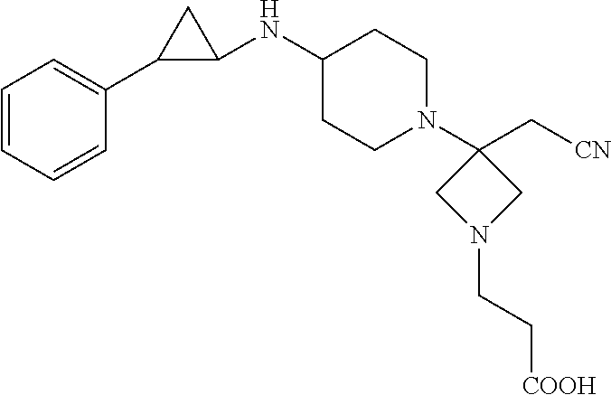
C1=CC=CC(C2C(NC3CCN(C4(C[CN])CN(CC[COOH])C4)CC3)C2)=C1
